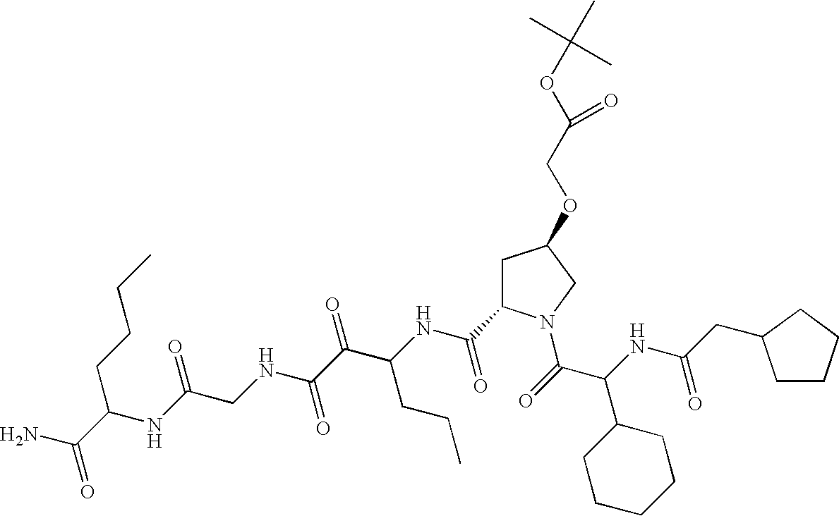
C(C(NC(C(=O)N1CC(OCC(OC(C)(C)C)=O)CC1C(NC(C(C(NCC(NC(CCCC)C(N)=O)=O)=O)=O)CCC)=O)C1CCCCC1)=O)C1CCCC1
